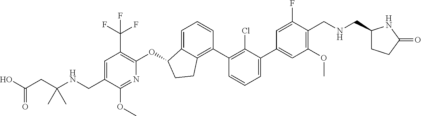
O(C1C2=CC=CC(C3=C(Cl)C(C4=CC(OC)=C(CNCC5CCC(=O)N5)C(F)=C4)=CC=C3)=C2CC1)C1=C(C(F)(F)F)C=C(CNC(CC(O)=O)(C)C)C(OC)=N1
